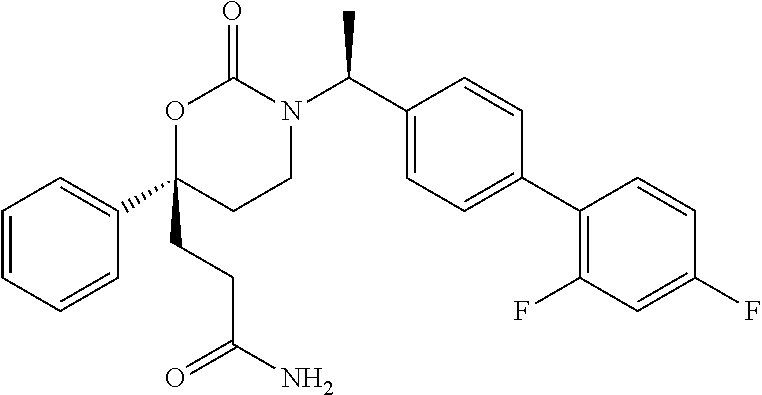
O1C(C2=CC=CC=C2)(CCC(N)=O)CCN(C(C2=CC=C(C3=C(F)C=C(F)C=C3)C=C2)C)C1=O
